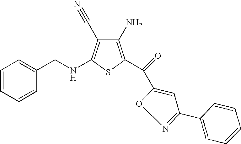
C1(N)=C(C(=O)C2=CC(C3=CC=CC=C3)=NO2)SC(NCC2=CC=CC=C2)=C1C#N
